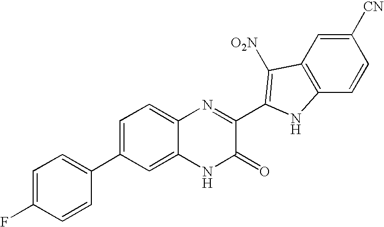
C1=C2C(=CC=C1C1=CC=C(F)C=C1)N=C(C1=C([O2N])C3=C(C=CC([CN])=C3)N1)C(=O)N2
